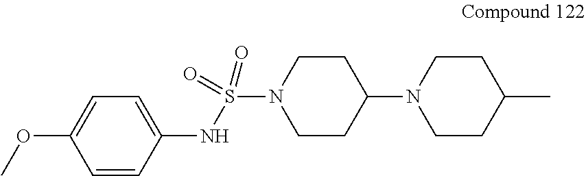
S(N1CCC(N2CCC(C)CC2)CC1)(NC1=CC=C(OC)C=C1)(=O)=O
